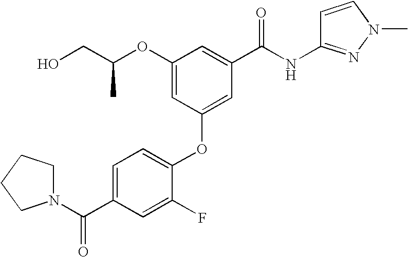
OCC(OC1=CC(OC2=CC=C(C(N3CCCC3)=O)C=C2F)=CC(C(NC2=NN(C)C=C2)=O)=C1)C
